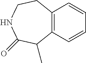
C12=C(C=CC=C1)C(C)C(=O)NCC2
